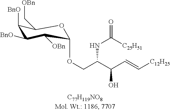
C1([BnO])C([BnO])C([OBn])C(OCC(C(C=C[C12H25])O)NC(=O)[C25H51])OC1C[OBn]
